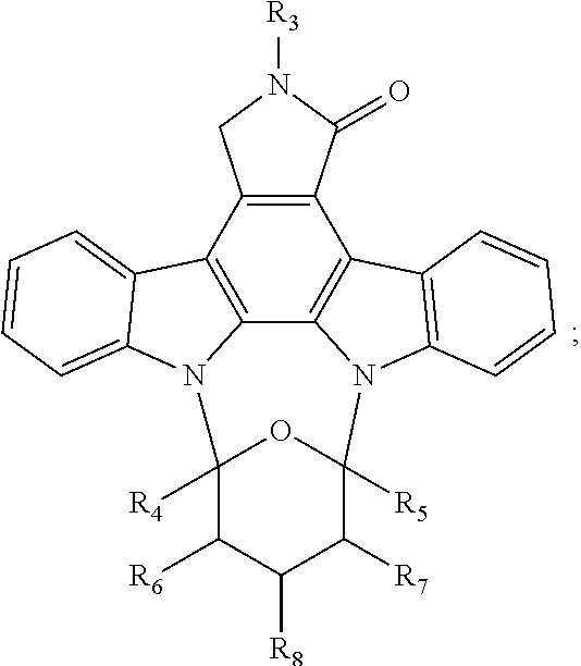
C12=C(C(=O)N([R3])C1)C1=C3C4=C2C2=CC=CC=C2N4C2([R4])C([R6])C([R8])C([R7])C([R5])(N3C3=C1C=CC=C3)O2
